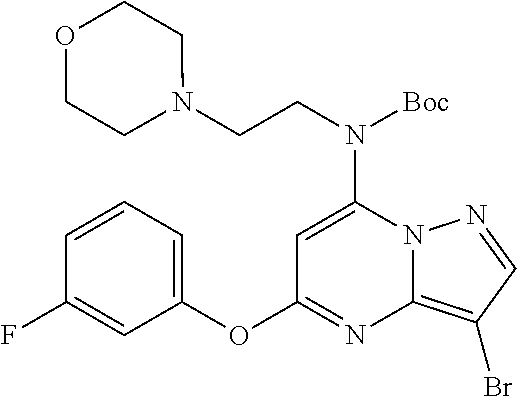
C1=C(N(CCN2CCOCC2)[Boc])N2C(=C(Br)C=N2)N=C1OC1=CC=CC(F)=C1
